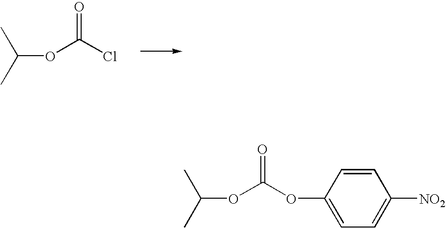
O(C(Cl)=O)C(C)C.C1=CC(OC(OC(C)C)=O)=CC=C1[NO2]
